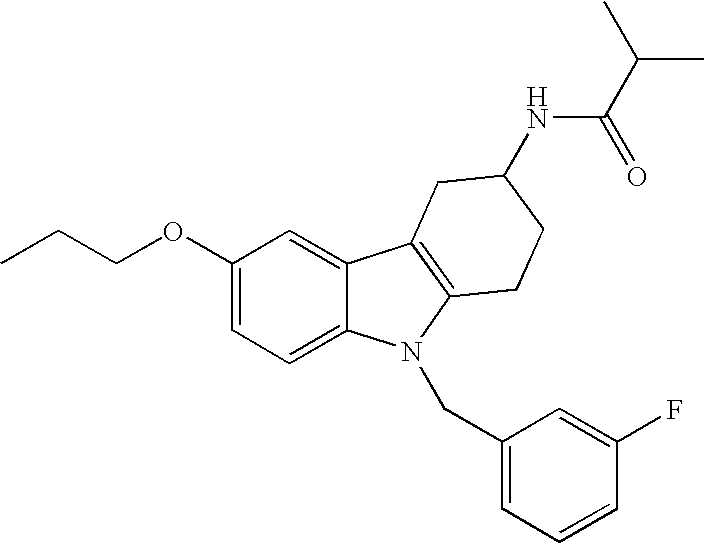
C1(OCCC)=CC=C2C(=C1)C1=C(N2CC2=CC=CC(F)=C2)CCC(NC(=O)C(C)C)C1
